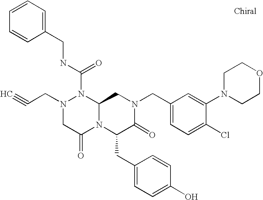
C(N1CC(=O)N2C(N1C(NCC1=CC=CC=C1)=O)CN(CC1=CC=C(Cl)C(N3CCOCC3)=C1)C(=O)C2CC1=CC=C(O)C=C1)C#C
